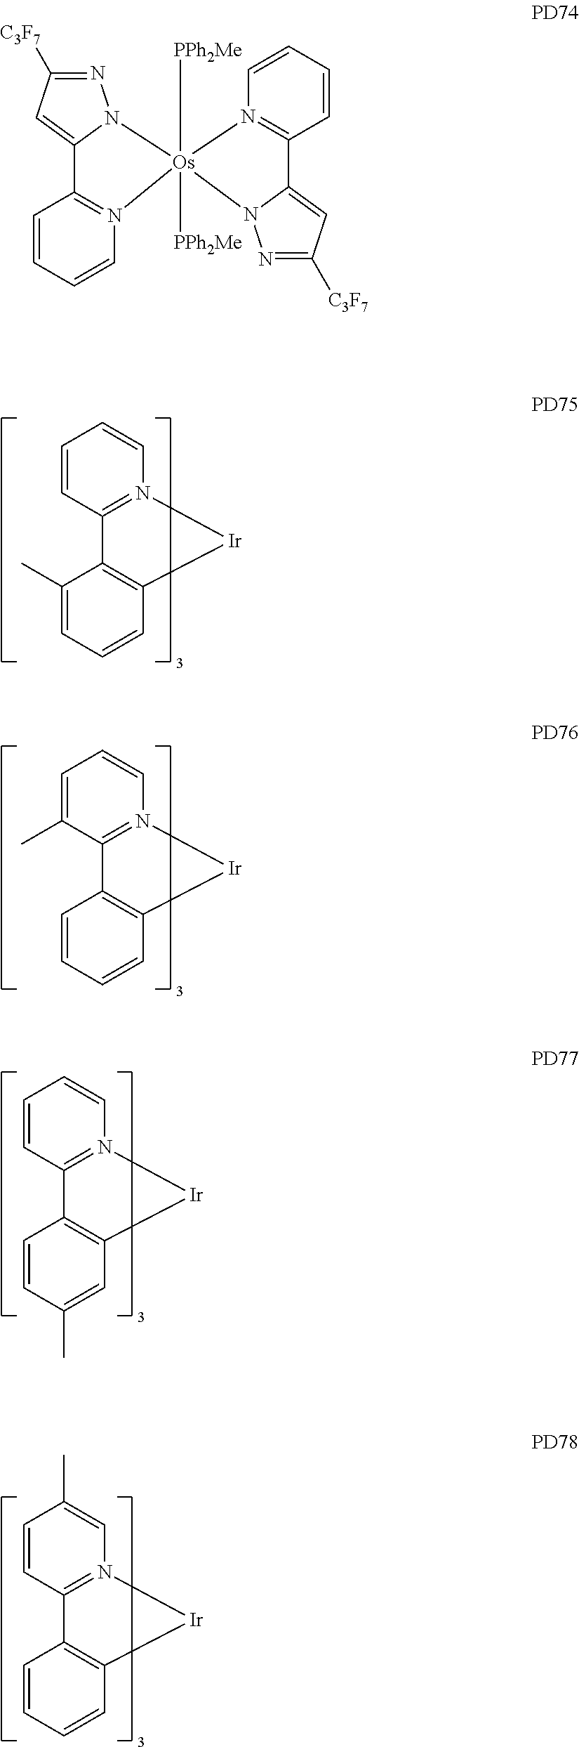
C1=C(C)C2=N(C=C1)[Ir]C1=C2C=CC=C1.C1=CC2=N(C=C1)[Ir]C1=C2C=CC(C)=C1.C1=CC2=N(C=C1C)[Ir]C1=C2C=CC=C1.C1=CC2=N(C=C1)[Ir]C1=C2C(C)=CC=C1.N1=C([C3F7])C=C2N1[Os]1([PPh2Me])([PPh2Me])(N3=C2C=CC=C3)N2=C(C=CC=C2)C2=CC([C3F7])=NN12
